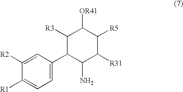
C1([R3])C([OR41])C([R5])C([R31])C(N)C1C1=CC=C([R1])C([R2])=C1
